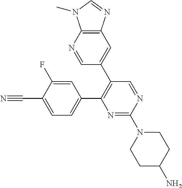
C1=C(C#N)C(F)=CC(C2=C(C3=CC4=C(N=C3)N(C)C=N4)C=NC(N3CCC(N)CC3)=N2)=C1
